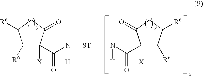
C1([R6])C([X])(C(N([H])[ST1]N([H])C(C2([X])C([R6])C([R6])CC2=O)=O)=O)C(=O)CC1[R6]
